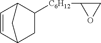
C1([C6H12]C2OC2)C2C=CC(C1)C2
